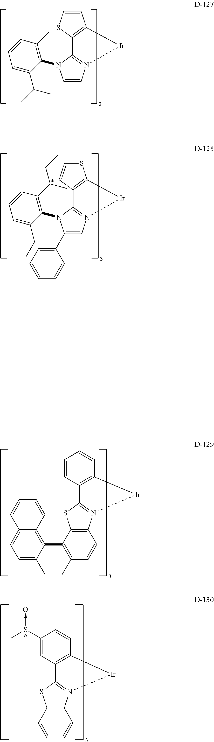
S1C=CC2=C1[Ir]N1=C2N(C2=C(C(CC)C)C=CC=C2C(C)C)C(C2=CC=CC=C2)=C1.C1=C(C)C(C2=C(C)C=CC3=C2SC2=N3[Ir]C3=C2C=CC=C3)=C2C(=C1)C=CC=C2.C12=C(C=CC=C1)SC1=N2[Ir]C2=C1C=C(S(->O)C)C=C2.C1=CSC2=C1[Ir]N1=C2N(C2=C(C)C=CC=C2C(C)C)C=C1
